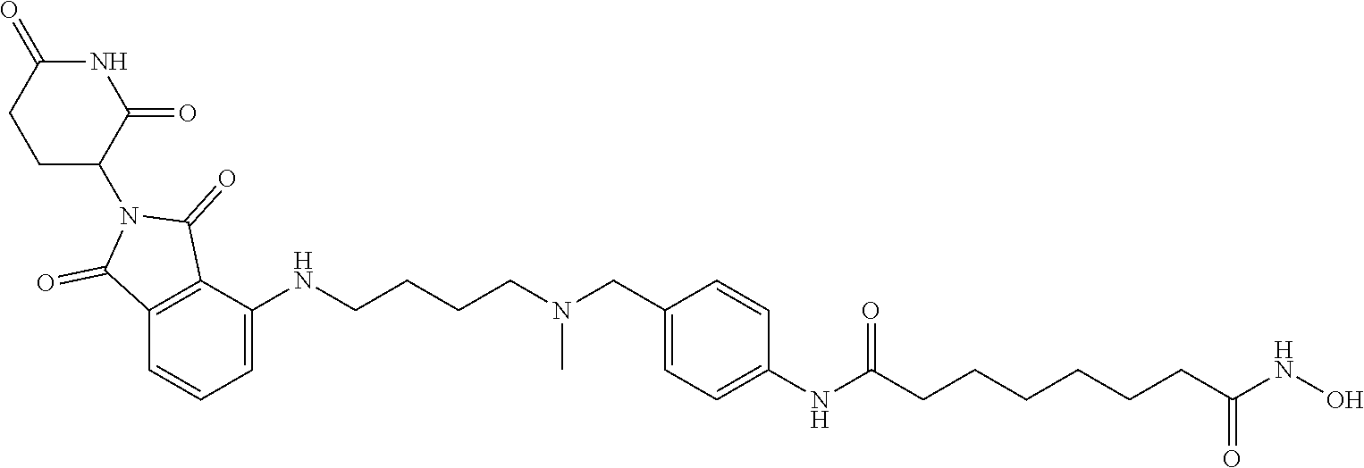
C(CCCN(CC1=CC=C(NC(CCCCCCC(NO)=O)=O)C=C1)C)NC1=CC=CC2=C1C(=O)N(C1C(=O)NC(=O)CC1)C2=O
